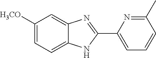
C1([H3CO])=CC=C2C(=C1)N=C(C1=CC=CC(C)=N1)N2
